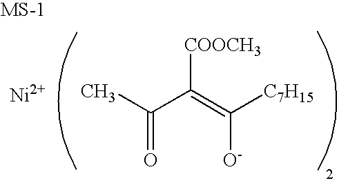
CC(C(=C([C7H15])[O-])[COOCH3])=O.[Ni]
